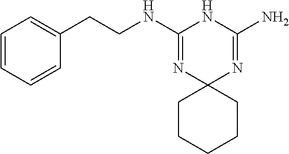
N(C1=NC2(N=C(N)N1)CCCCC2)CCC1=CC=CC=C1
